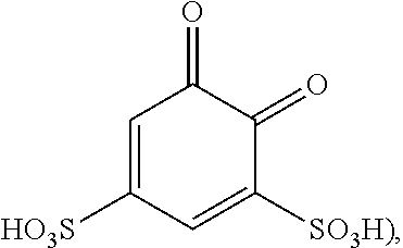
C1=C([HO3S])C=C([SO3H)])C(=O)C1=O
